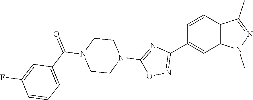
C12=C(N(C)N=C1C)C=C(C1=NOC(N3CCN(C(C4=CC=CC(F)=C4)=O)CC3)=N1)C=C2
